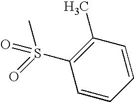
C1=CC(C)=C(S(=O)(C)=O)C=C1
